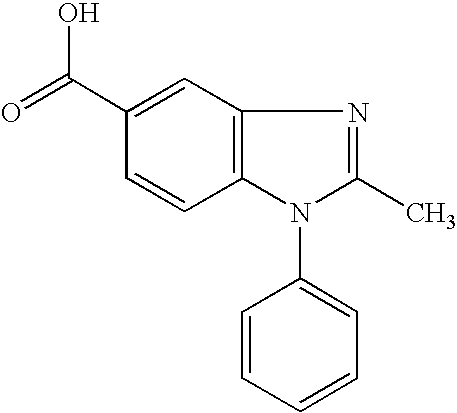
C1(C(=O)O)=CC2=C(C=C1)N(C1=CC=CC=C1)C(C)=N2
